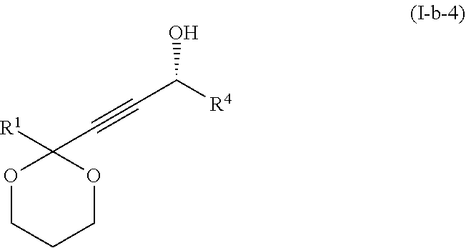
C1([R1])(C#CC([R4])O)OCCCO1
